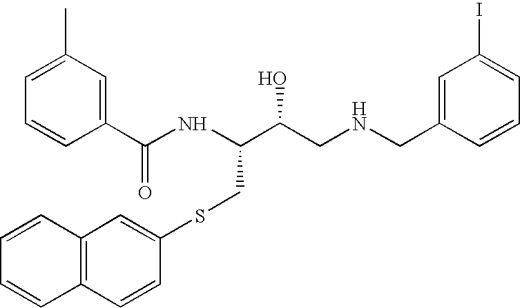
C1=CC(C(NC(C(CNCC2=CC(I)=CC=C2)O)CSC2=CC3=C(C=C2)C=CC=C3)=O)=CC(C)=C1
